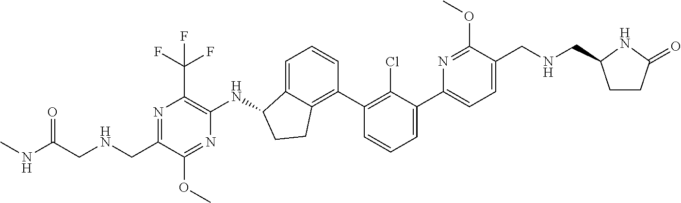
N1=C(CNCC(NC)=O)C(OC)=NC(NC2C3=CC=CC(C4=C(Cl)C(C5=CC=C(CNCC6CCC(=O)N6)C(OC)=N5)=CC=C4)=C3CC2)=C1C(F)(F)F
